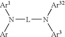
N([L]N([Ar32])[Ar3])([Ar1])[Ar]
